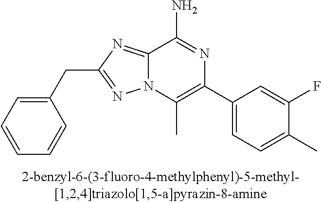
C1(CC2=NN3C(=N2)C(N)=NC(C2=CC=C(C)C(F)=C2)=C3C)=CC=CC=C1
